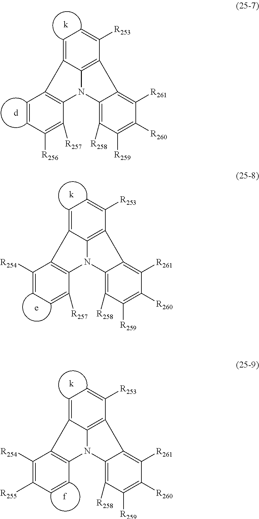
C1=CC([R256])=C([R257])C2=C1C1=CC=C([R253])C3=C1N2C1=C([R258])C([R259])=C([R260])C([R261])=C31.C1([R254])=CC=C([R257])C2=C1C1=CC=C([R253])C3=C1N2C1=C([R258])C([R259])=C([R260])C([R261])=C31.C1([R254])=C([R255])C=CC2=C1C1=CC=C([R253])C3=C1N2C1=C([R258])C([R259])=C([R260])C([R261])=C31
